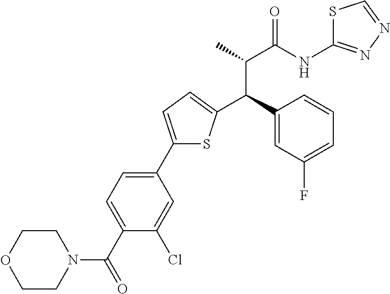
C1(C2=CC=C(C(C3=CC(F)=CC=C3)C(C(NC3=NN=CS3)=O)C)S2)=CC=C(C(=O)N2CCOCC2)C(Cl)=C1
